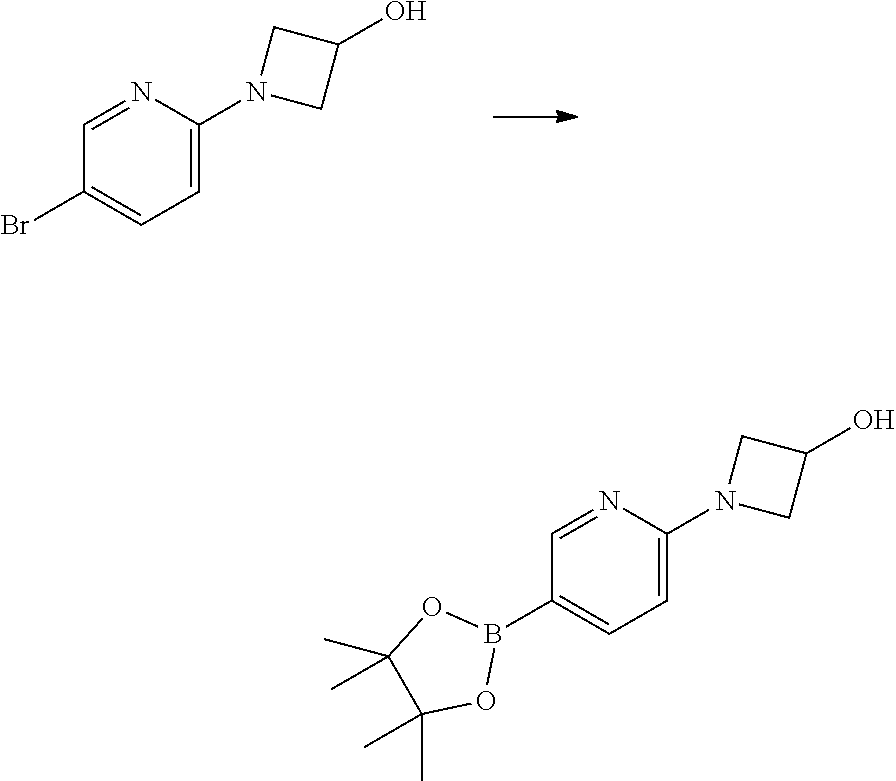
C1=NC(N2CC(O)C2)=CC=C1Br.C1=NC(N2CC(O)C2)=CC=C1B1OC(C)(C)C(C)(C)O1
